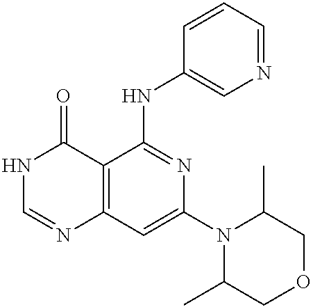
C12=C(C=C(N3C(C)COCC3C)N=C1NC1=CN=CC=C1)N=CNC2=O
